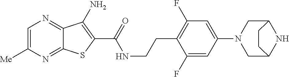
C12=NC([Me])=CN=C1C(N)=C(C(=O)NCCC1=C(F)C=C(N3CC4NC(C3)CC4)C=C1F)S2
